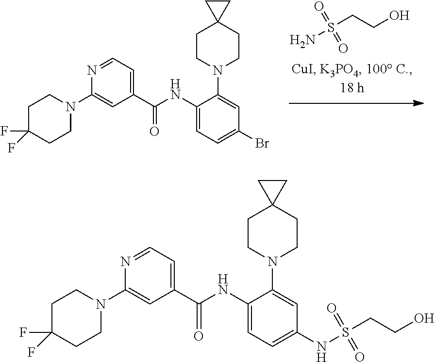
C1(C(NC2=CC=C(Br)C=C2N2CCC3(CC2)CC3)=O)=CC=NC(N2CCC(F)(F)CC2)=C1.NS(CCO)(=O)=O.C1(C(NC2=CC=C(NS(CCO)(=O)=O)C=C2N2CCC3(CC2)CC3)=O)=CC=NC(N2CCC(F)(F)CC2)=C1
